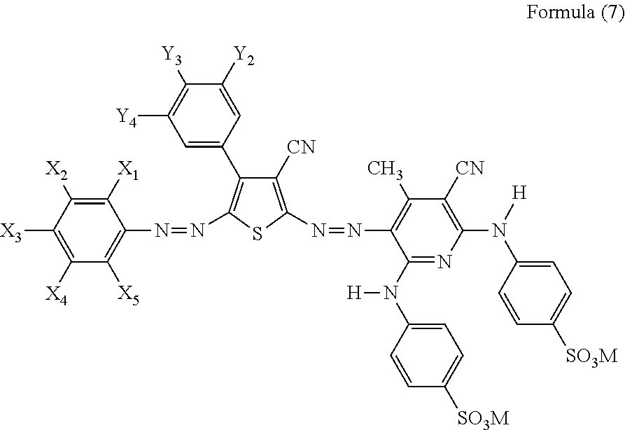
N(=NC1=C(C2=CC([Y4])=C([Y3])C([Y2])=C2)C([CN])=C(N=NC2=C(C)C([CN])=C(N([H])C3=CC=C([SO3M])C=C3)N=C2N([H])C2=CC=C([SO3M])C=C2)S1)C1=C([X5])C([X4])=C([X3])C([X2])=C1[X1]
